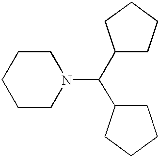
C1CN(C(C2CCCC2)C2CCCC2)CCC1
